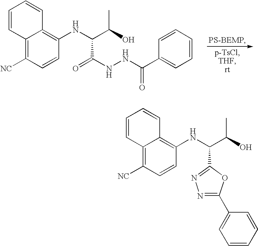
C12=C([NC])C=CC(NC(C(O)C)C(NNC(C3=CC=CC=C3)=O)=O)=C1C=CC=C2.C12=C([NC])C=CC(NC(C(O)C)C3=NN=C(C4=CC=CC=C4)O3)=C1C=CC=C2
